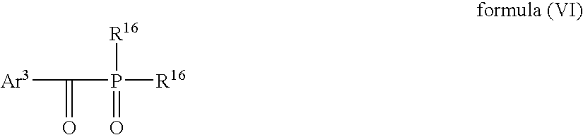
[Ar3]C(=O)P([R16])([R16])=O
